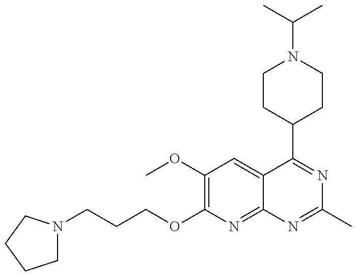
C1N(CCCOC2=C(OC)C=C3C(=N2)N=C(C)N=C3C2CCN(C(C)C)CC2)CCC1
